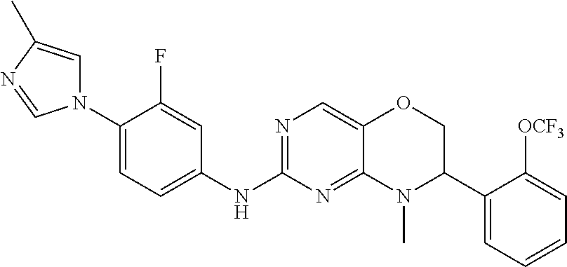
C1(N2C=C(C)N=C2)=CC=C(NC2=NC=C3C(=N2)N(C)C(C2=CC=CC=C2[OCF3])CO3)C=C1F
